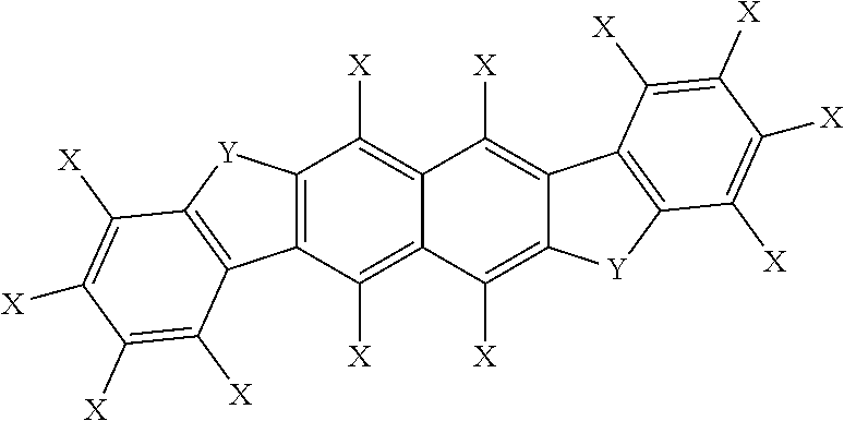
C12=C(C([X])=C3C(=C1[X])C([X])=C1C(=C3[X])[Y]C3=C1C([X])=C([X])C([X])=C3[X])C1=C([Y]2)C([X])=C([X])C([X])=C1[X]
